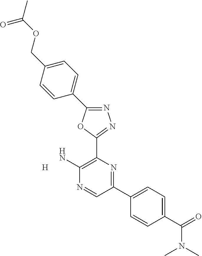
N1=C(C2=CC=C(COC(C)=O)C=C2)OC(C2=C(N)N=CC(C3=CC=C(C(N(C)C)=O)C=C3)=N2)=N1.[H]
